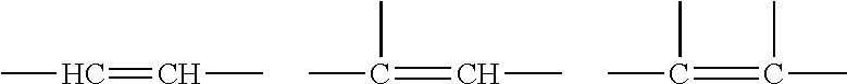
CC=CC.CC(=CC)C.CC(=C(C)C)C
